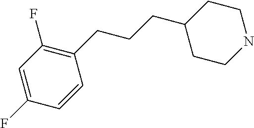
C1(CCCC2CCNCC2)=C(F)C=C(F)C=C1
